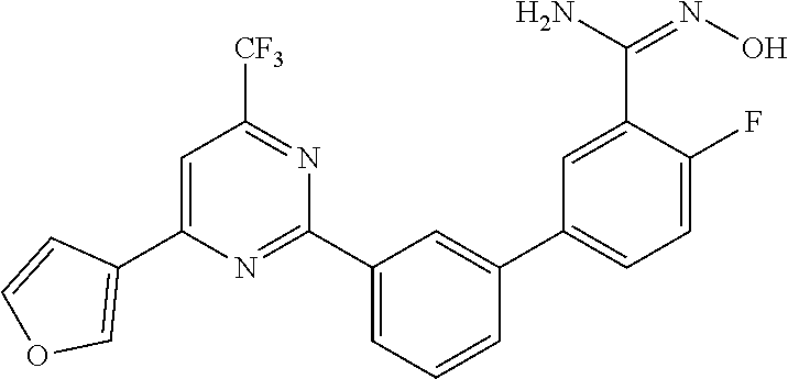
C1=C(C2=COC=C2)N=C(C2=CC=CC(C3=CC=C(F)C(C(N)=NO)=C3)=C2)N=C1[CF3]
